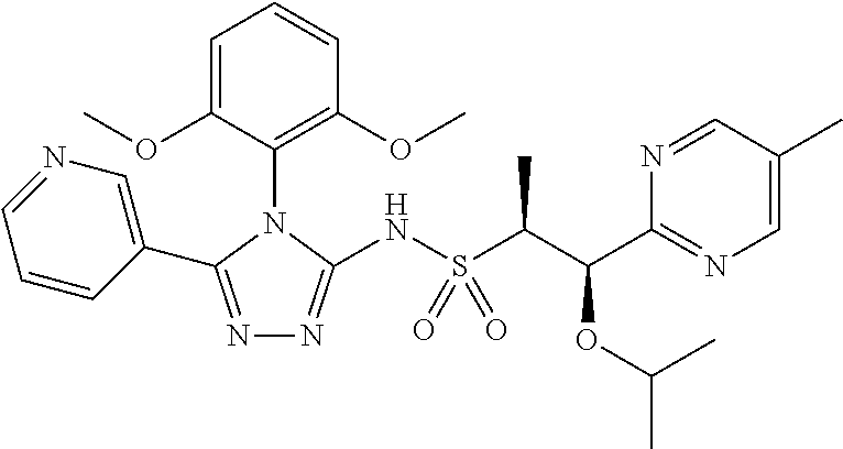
C1=CC(C2=NN=C(NS(C(C(C3=NC=C(C)C=N3)OC(C)C)C)(=O)=O)N2C2=C(OC)C=CC=C2OC)=CN=C1
